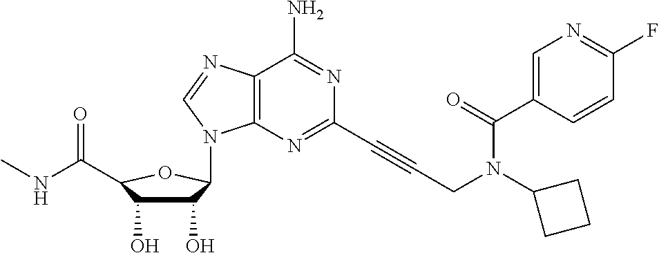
C1(O)C(O)C(C(NC)=O)OC1N1C2=C(C(N)=NC(C#CCN(C(=O)C3=CN=C(F)C=C3)C3CCC3)=N2)N=C1
